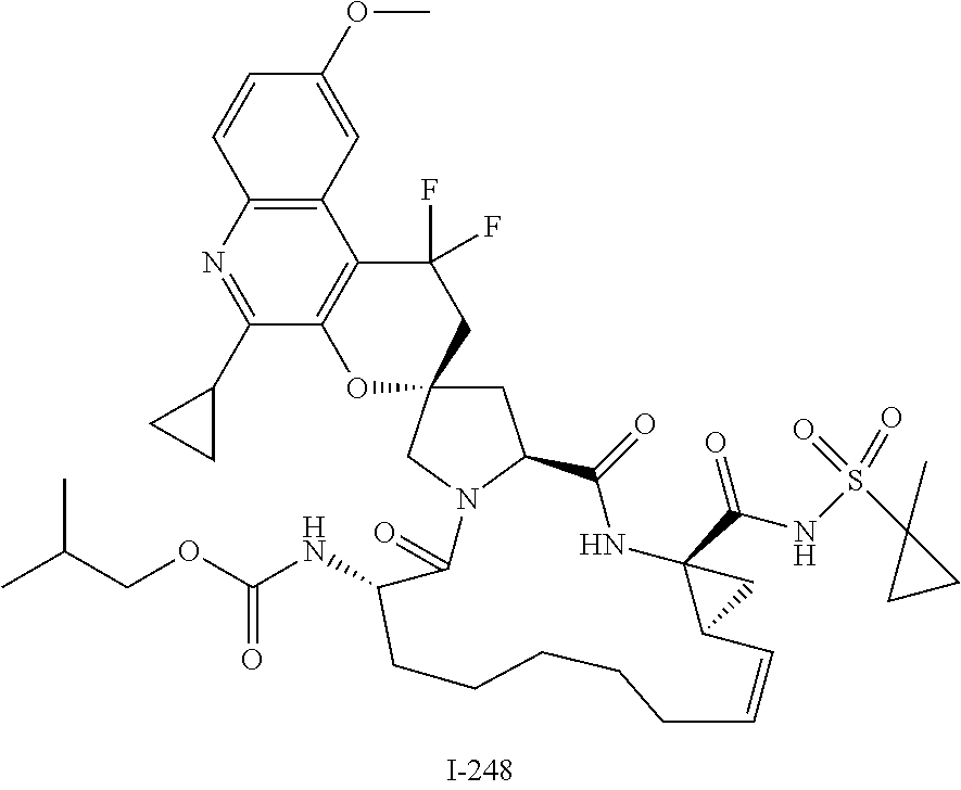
C1=CC2=C(C=C1OC)C1=C(C(C3CC3)=N2)OC2(CC1(F)F)CC1N(C2)C(=O)C(NC(=O)OCC(C)C)CCCCCC=CC2C(C(NS(C3(C)CC3)(=O)=O)=O)(NC1=O)C2
